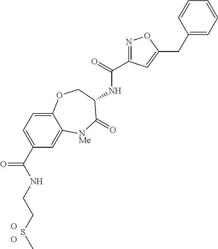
N(C(=O)C1=NOC(CC2=CC=CC=C2)=C1)C1C(=O)[NMe]C2=CC(C(NCCSC)=O)=CC=C2OC1.O.O
